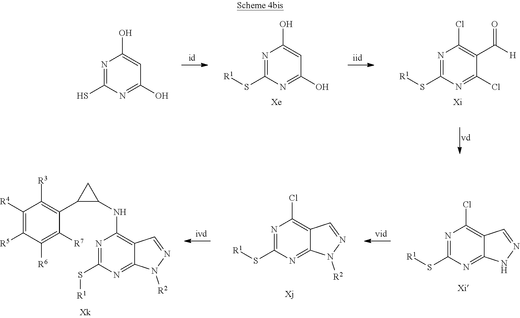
N1=C(S[R1])N=C(O)C=C1O.[Xe].N1=C(S)N=C(O)C=C1O.N1=C(S[R1])N=C(Cl)C(C([H])=O)=C1Cl.[Xi].N1=C(S[R1])N=C2C(=C1NC1C(C3=C([R3])C([R4])=C([R5])C([R6])=C3[R7])C1)C=NN2[R2].N1=C(S[R1])N=C2C(=C1Cl)C=NN2.N1=C(S[R1])N=C2C(=C1Cl)C=NN2[R2]
